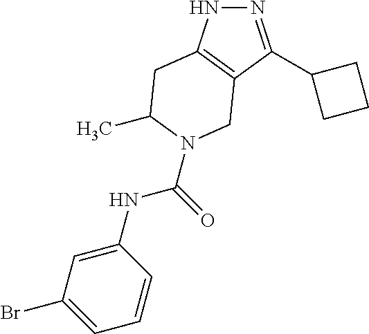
N1=C(C2CCC2)C2=C(N1)CC(C)N(C(NC1=CC(Br)=CC=C1)=O)C2
